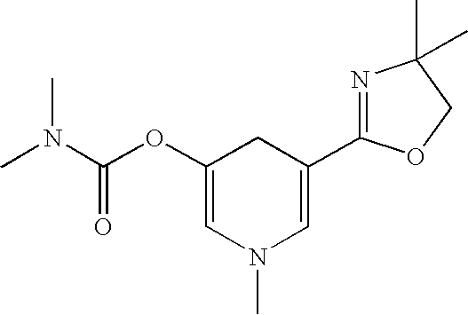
C1(OC(N(C)C)=O)=CN(C)C=C(C2=NC(C)(C)CO2)C1
